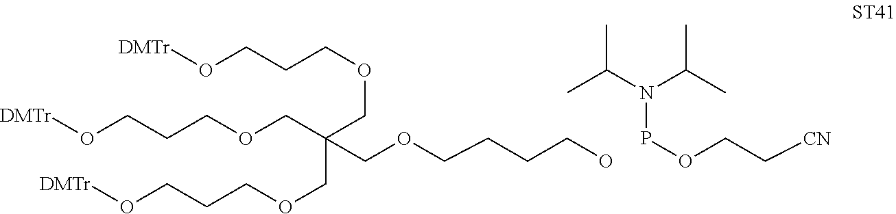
[DMTr]OCCCOCC(COCCCCO)(COCCCO[DMTr])COCCCO[DMTr].P(OCC[CN])N(C(C)C)C(C)C
